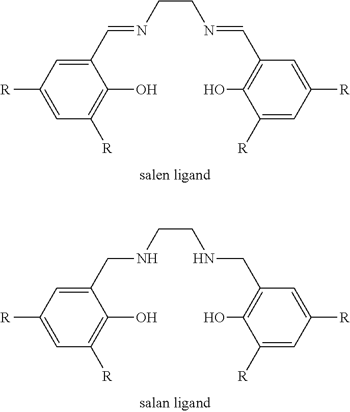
C1(C=NCCN=CC2=C(O)C([R])=CC([R])=C2)=CC([R])=CC([R])=C1O.C1(CNCCNCC2=C(O)C([R])=CC([R])=C2)=CC([R])=CC([R])=C1O
